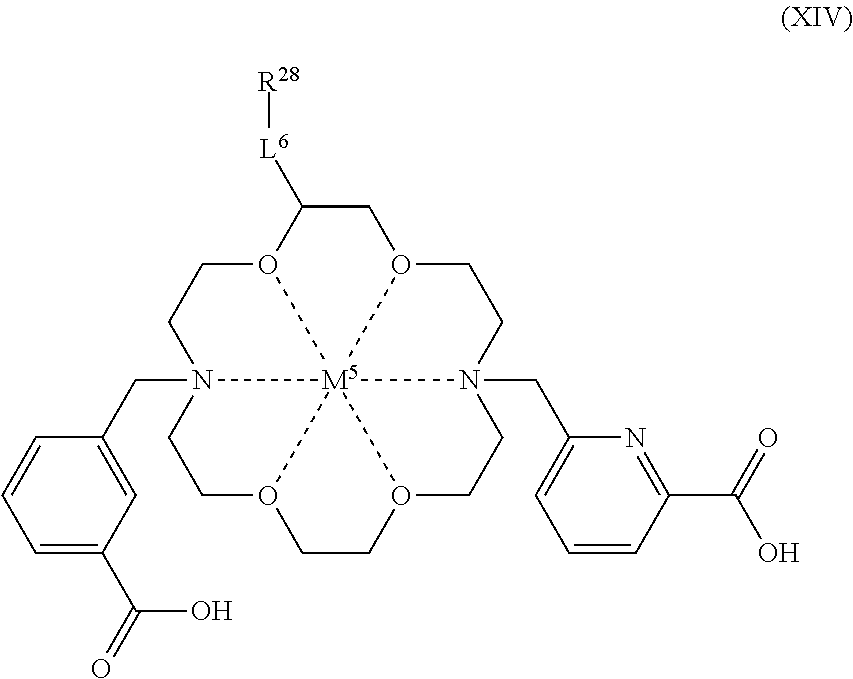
O12C([L6][R28])CO3CCN4(CC5=CC=CC(C(O)=O)=N5)CCO5CCO6CCN(CC7=CC(C(O)=O)=CC=C7)(CC1)[M5]23456
